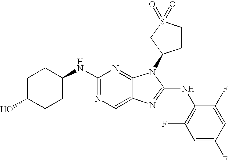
C1(NC2CCC(O)CC2)=NC=C2C(=N1)N(C1CCS(=O)(=O)C1)C(NC1=C(F)C=C(F)C=C1F)=N2
